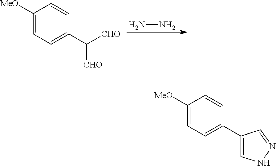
NN.C1([MeO])=CC=C(C([CHO])[CHO])C=C1.C1([MeO])=CC=C(C2=CNN=C2)C=C1
